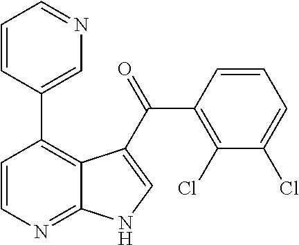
C1=CN=C2C(=C1C1=CN=CC=C1)C(C(=O)C1=C(Cl)C(Cl)=CC=C1)=CN2
